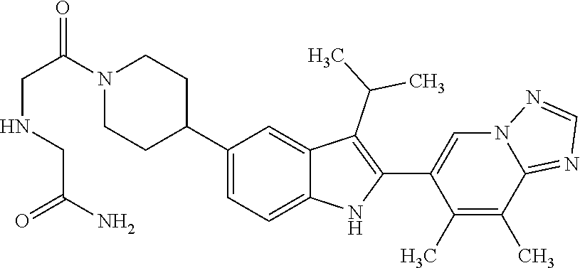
C1(C2CCN(C(CNCC(N)=O)=O)CC2)=CC=C2C(=C1)C(C(C)C)=C(C1=CN3C(=NC=N3)C(C)=C1C)N2
